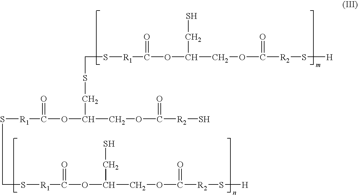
S([R1]C(OC(COC([R2]S[H])=O)CS)=O)CS[R1]C(OC(COC([R2]S)=O)CSCS[R1]C(OC(COC([R2]S[H])=O)CS)=O)=O
